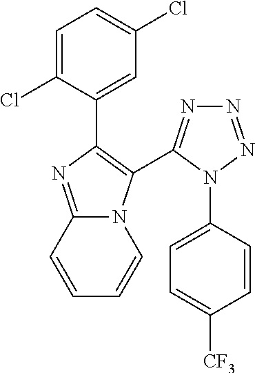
C1=C(Cl)C(C2=C(C3=NN=NN3C3=CC=C([CF3])C=C3)N3C(=N2)C=CC=C3)=CC(Cl)=C1
